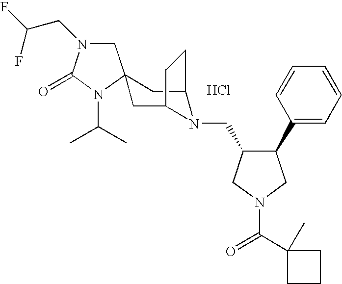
Cl.C1N(CC(F)F)C(=O)N(C(C)C)C12CC1N(CC3C(C4=CC=CC=C4)CN(C(=O)C4(C)CCC4)C3)C(C2)CC1
